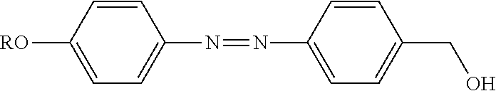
C1=CC([RO])=CC=C1N=NC1=CC=C(CO)C=C1
